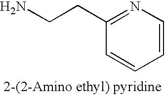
NCCC1=NC=CC=C1
